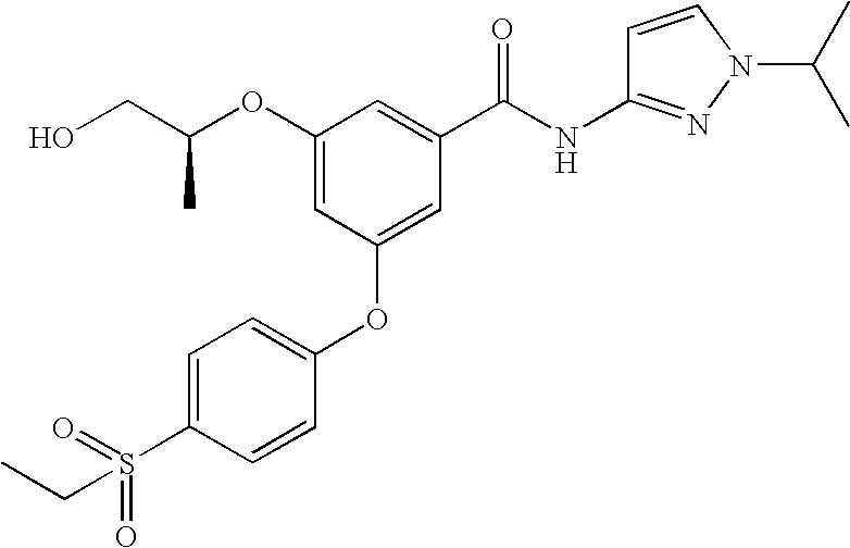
OCC(OC1=CC(OC2=CC=C(S(=O)(=O)CC)C=C2)=CC(C(NC2=NN(C(C)C)C=C2)=O)=C1)C
